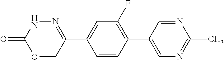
N1C(=O)OCC(C2=CC(F)=C(C3=CN=C(C)N=C3)C=C2)=N1
